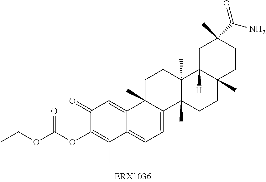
C1(=O)C(OC(OCC)=O)=C(C)C2=CC=C3C(C)(C2=C1)CCC1(C)C3(C)CCC2(C)C1([H])CC(C)(C(N)=O)CC2
